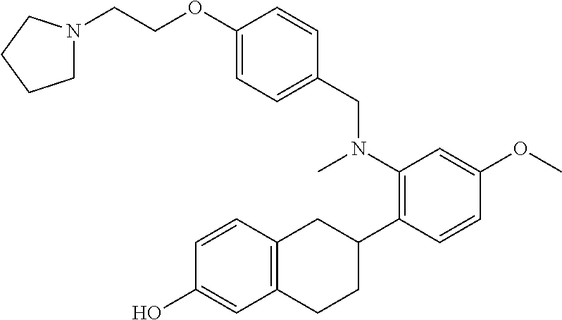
C(COC1=CC=C(CN(C2=C(C3CC4=C(CC3)C=C(O)C=C4)C=CC(OC)=C2)C)C=C1)N1CCCC1
